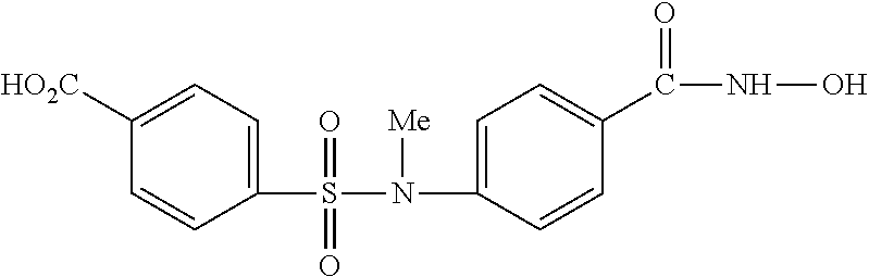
C1(S(N(C2=CC=C(C(NO)=O)C=C2)[Me])(=O)=O)=CC=C([HO2C])C=C1
